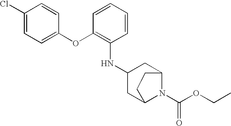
C1(Cl)=CC=C(OC2=C(NC3CC4N(C(OCC)=O)C(C3)CC4)C=CC=C2)C=C1
